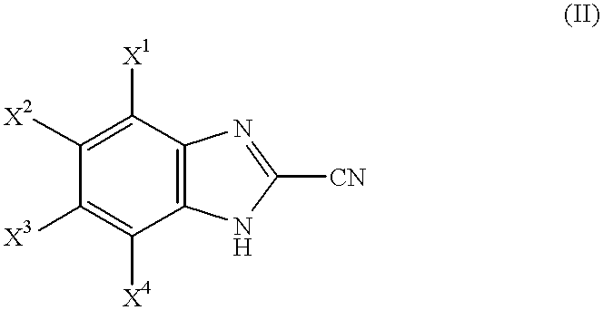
C1([X2])=C([X1])C2=C(C([X4])=C1[X3])NC([CN])=N2
